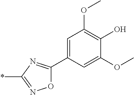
O1C(C2=CC(OC)=C(O)C(OC)=C2)=NC(*)=N1
